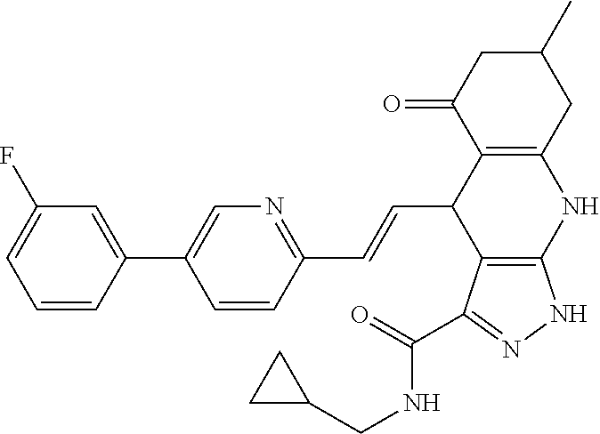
C1(C2=CC(F)=CC=C2)=CN=C(C=CC2C3=C(NC4=C2C(C(=O)NCC2CC2)=NN4)CC(C)CC3=O)C=C1
